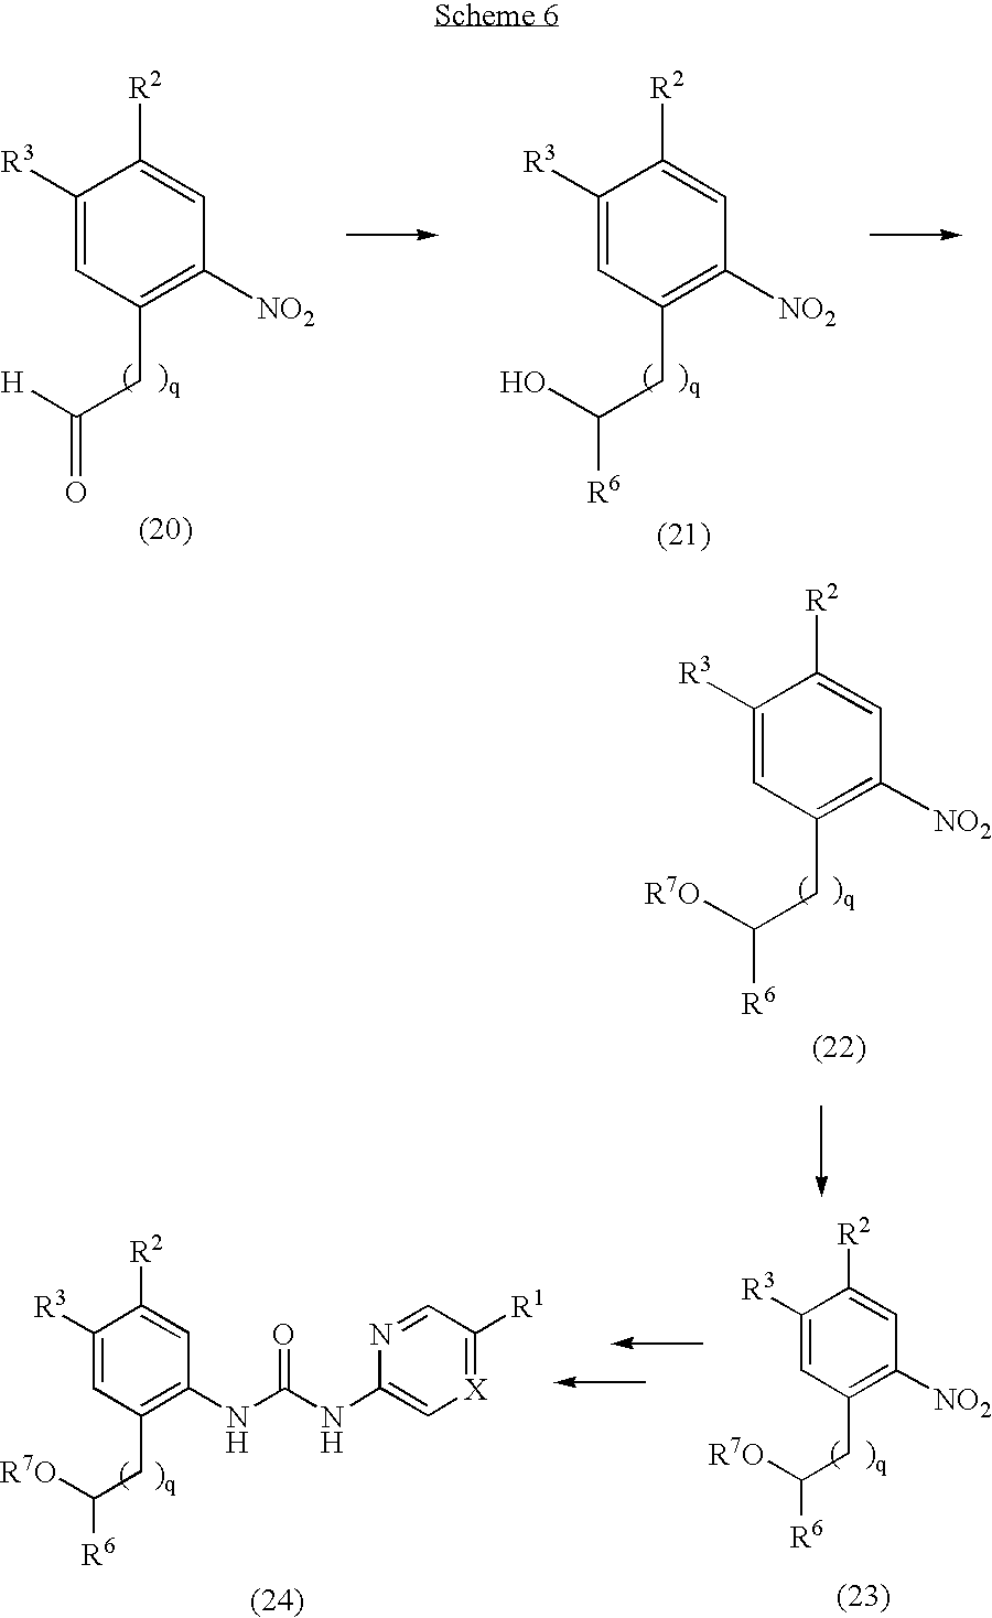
C1([R3])=CC(CC(=O)[H])=C([NO2])C=C1[R2].C1([R3])=CC(CC([R6])O)=C([NO2])C=C1[R2].C1([R3])=CC(CC([R6])[R7O])=C([NO2])C=C1[R2].C1([R3])=CC(CC([R7O])[R6])=C(NC(NC2=C[X]=C([R1])C=N2)=O)C=C1[R2].C1([R3])=CC(CC([R6])[R7O])=C([NO2])C=C1[R2]
